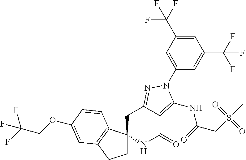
C1C2(C3=C(C1)C=C(OCC(F)(F)F)C=C3)NC(=O)C1=C(NC(CS(C)(=O)=O)=O)N(C3=CC(C(F)(F)F)=CC(C(F)(F)F)=C3)N=C1C2
